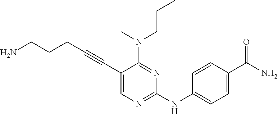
C(#CC1=CN=C(NC2=CC=C(C(N)=O)C=C2)N=C1N(C)CCC)CCCN
